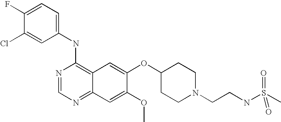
C1=C(Cl)C(F)=CC=C1NC1=C2C(=NC=N1)C=C(OC)C(OC1CCN(CCNS(C)(=O)=O)CC1)=C2
